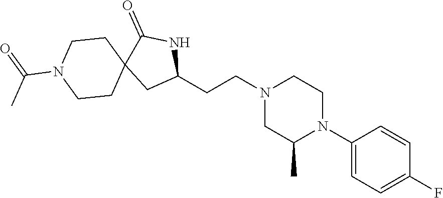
C1(CCN2CC(C)N(C3=CC=C(F)C=C3)CC2)NC(=O)C2(C1)CCN(C(=O)C)CC2
